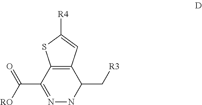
C12=C(C=C([R4])S1)C(C[R3])NN=C2C([RO])=O
